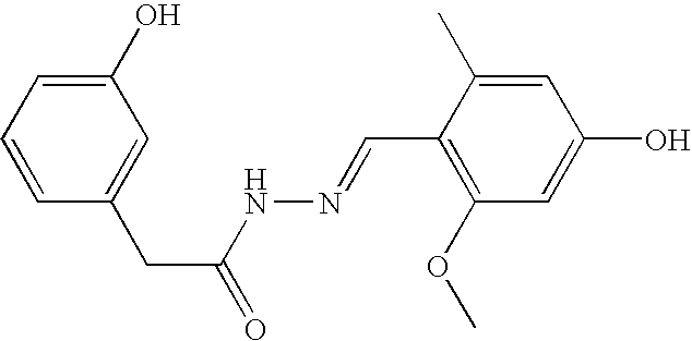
C1=CC=C(O)C=C1CC(=O)NN=CC1=C(OC)C=C(O)C=C1C
